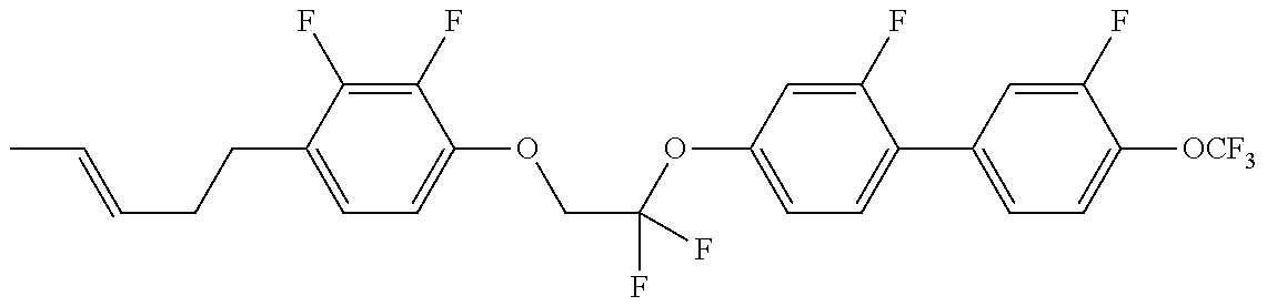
C1=C(CCC=CC)C(F)=C(F)C(OCC(OC2=CC=C(C3=CC=C([OCF3])C(F)=C3)C(F)=C2)(F)F)=C1
